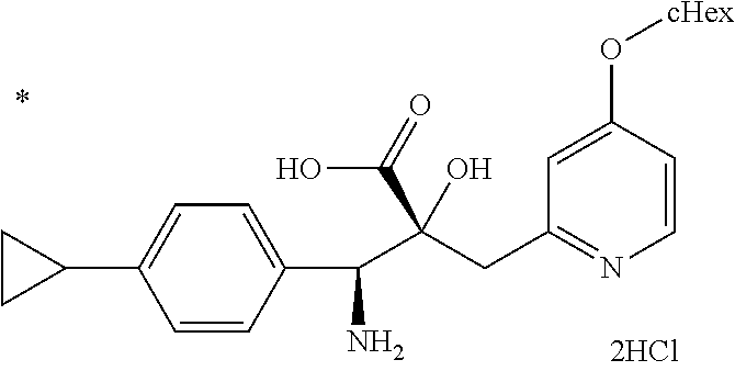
C1=CC(O[cHex])=CC(CC(C(C2=CC=C(C3CC3)C=C2)N)(C(=O)O)O)=N1
